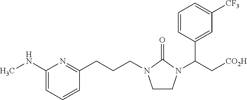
C(CCN1CCN(C(C2=CC([CF3])=CC=C2)C[CO2H])C1=O)C1=NC(NC)=CC=C1
